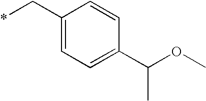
C1(C*)=CC=C(C(OC)C)C=C1
